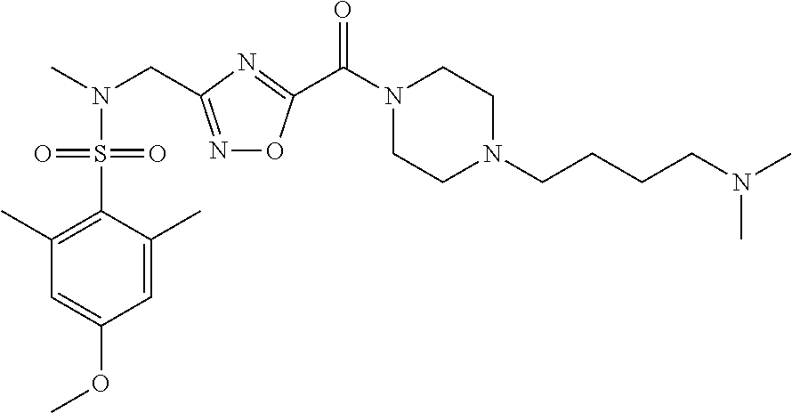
C1=C(C)C(S(N(C)CC2=NOC(C(N3CCN(CCCCN(C)C)CC3)=O)=N2)(=O)=O)=C(C)C=C1OC
